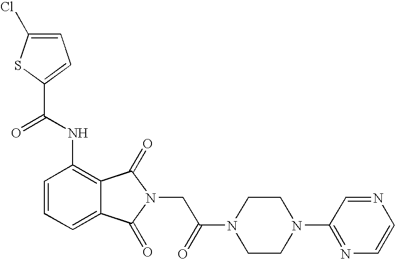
C1=C(Cl)SC(C(NC2=C3C(=CC=C2)C(=O)N(CC(N2CCN(C4=NC=CN=C4)CC2)=O)C3=O)=O)=C1
